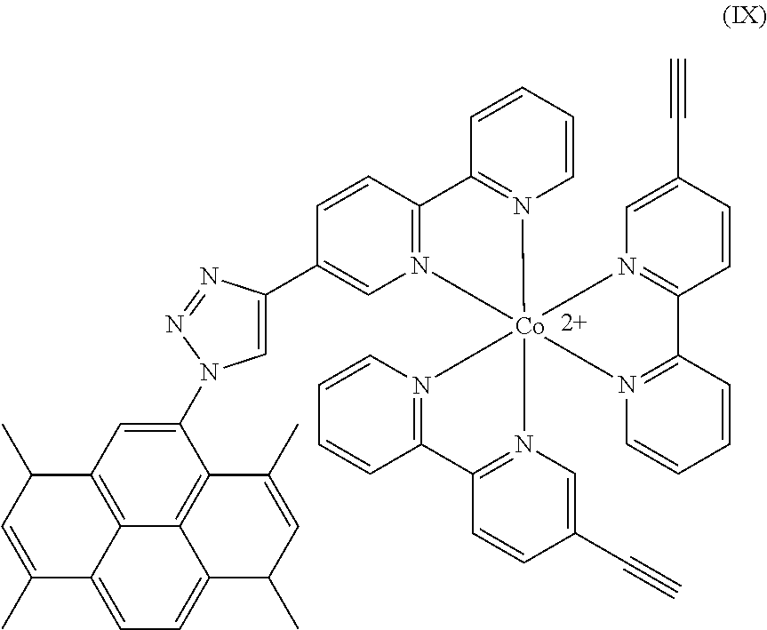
C1(N2C=C(C3=CN4=C(C=C3)C3=N(C=CC=C3)[Co]435(N4=C(C=CC(C#C)=C4)C4=N3C=CC=C4)N3=C(C=CC=C3)C3=N5C=C(C#C)C=C3)N=N2)=CC2=C3C4=C1C(C)=CC(C)C4=CC=C3C(C)=CC2C
